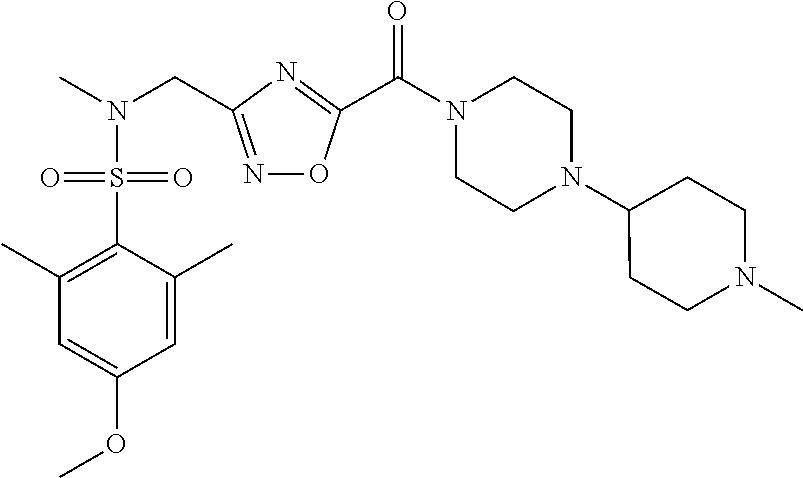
C1(C)=C(S(N(C)CC2=NOC(C(N3CCN(C4CCN(C)CC4)CC3)=O)=N2)(=O)=O)C(C)=CC(OC)=C1
